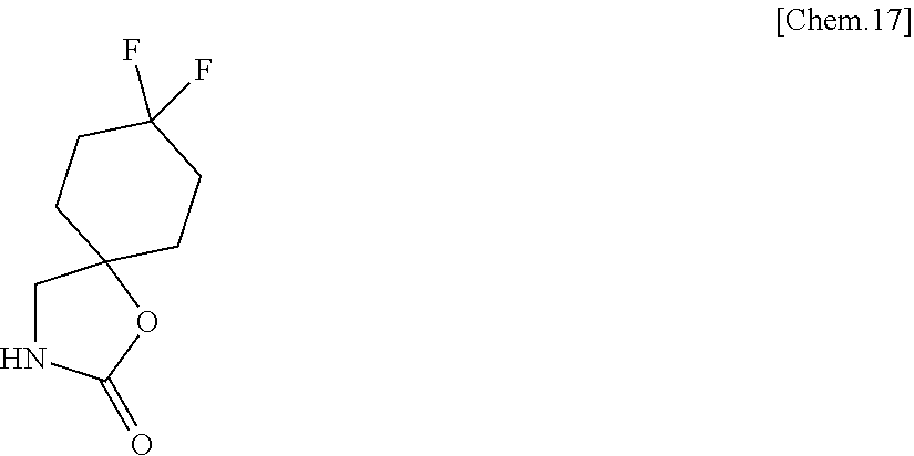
C1NC(=O)OC12CCC(F)(F)CC2
